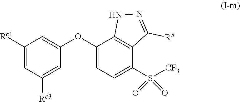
O(C1=CC=C(S([CF3])(=O)=O)C2=C1NN=C2[R5])C1=CC([Rc1])=CC([Rc3])=C1
